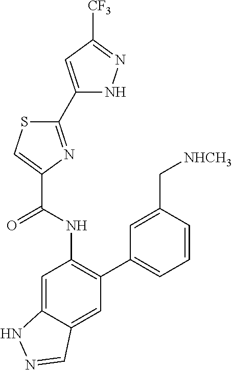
C1(C2=NC(C(NC3=C(C4=CC=CC(C[NHCH3])=C4)C=C4C(=C3)NN=C4)=O)=CS2)=CC([CF3])=NN1
